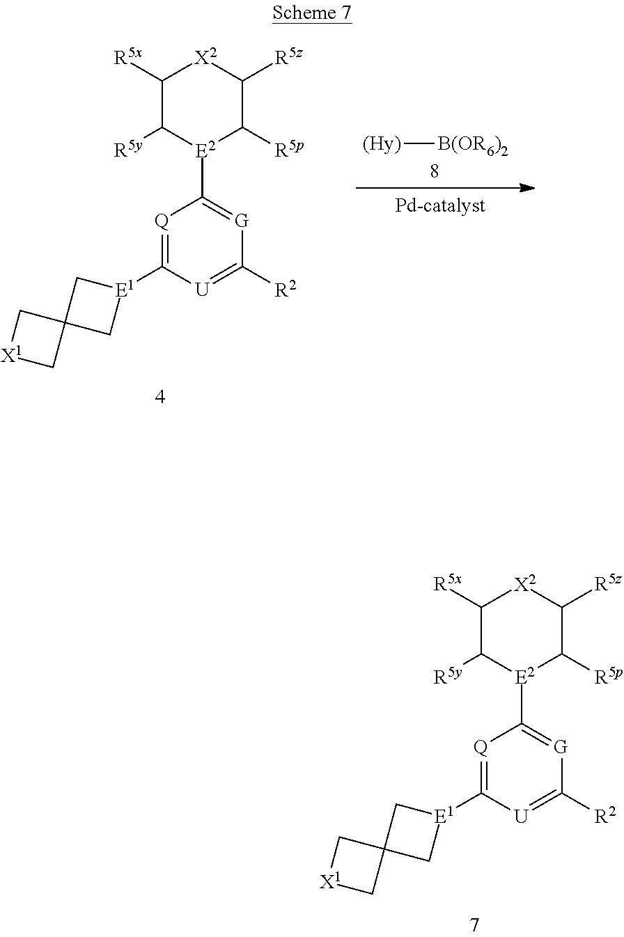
[Q]1=C([E1]2CC3(C2)C[X1]C3)[U]=C([R2])[G]=C1[E2]1C([R5p])C([R5z])[X2]C([R5x])C1[R5y].[(Hy)][B(OR6)2].[Q]1=C([E1]2CC3(C2)C[X1]C3)[U]=C([R2])[G]=C1[E2]1C([R5p])C([R5z])[X2]C([R5x])C1[R5y]
